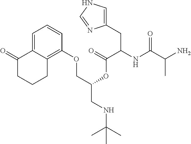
C1=C2C(=C(OCC(CNC(C)(C)C)OC(C(NC(C(N)C)=O)CC3=CNC=N3)=O)C=C1)CCCC2=O
